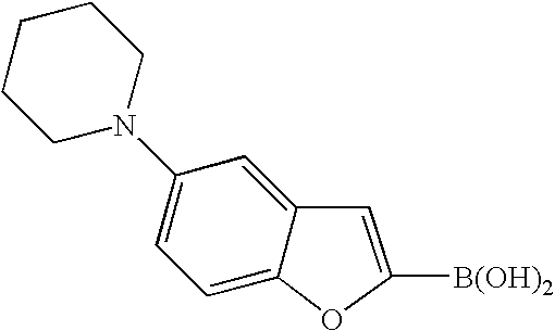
C1(N2CCCCC2)=CC=C2C(=C1)C=C([B(OH)2])O2
